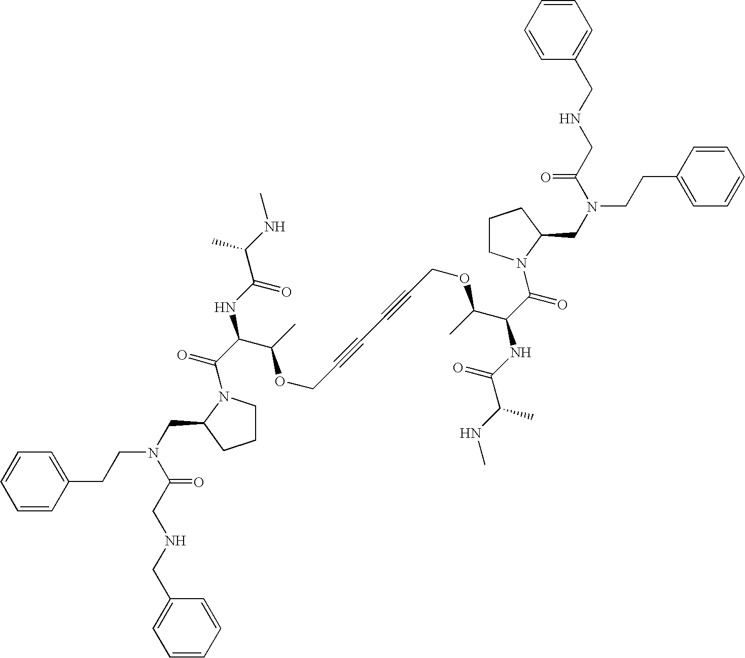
C1=CC=CC(CCN(CC2N(C(C(NC(C(NC)C)=O)C(C)OCC#CC#CCOC(C(C(=O)N3CCCC3CN(CCC3=CC=CC=C3)C(CNCC3=CC=CC=C3)=O)NC(C(NC)C)=O)C)=O)CCC2)C(CNCC2=CC=CC=C2)=O)=C1
